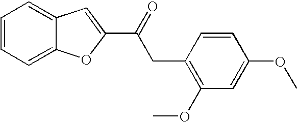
C1=CC=C2C(=C1)C=C(C(CC1=C(OC)C=C(OC)C=C1)=O)O2
